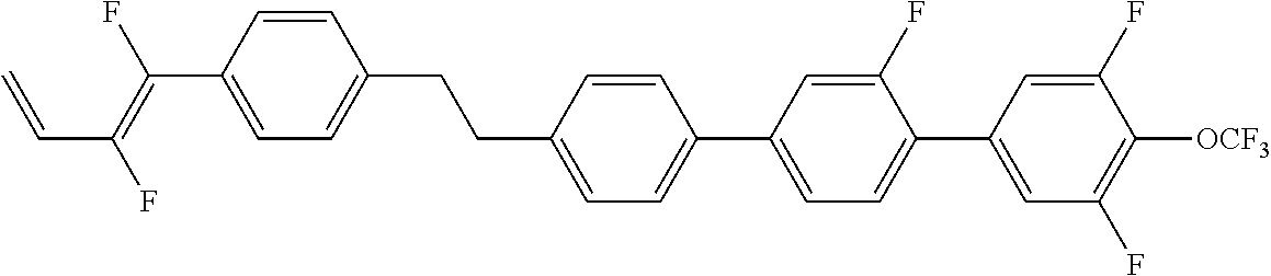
C(C1=CC=C(C2=CC=C(C3=CC(F)=C([OCF3])C(F)=C3)C(F)=C2)C=C1)CC1=CC=C(C(=C(F)C=C)F)C=C1
